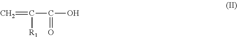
C=C(C(O)=O)[R1]
